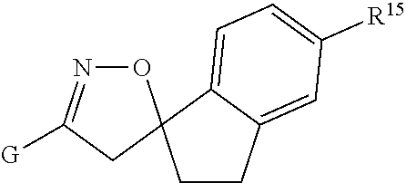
C1CC2=CC([R15])=CC=C2C12ON=C([G])C2
